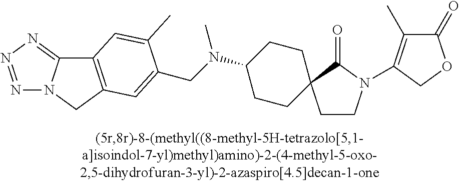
C1CN(C2=C(C)C(=O)OC2)C(=O)C12CCC(N(CC1=CC3=C(C4=NN=NN4C3)C=C1C)C)CC2
